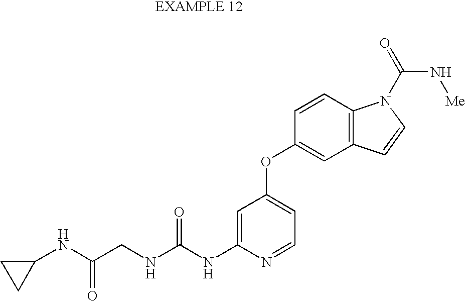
C1=C(NC(NCC(NC2CC2)=O)=O)N=CC=C1OC1=CC2=C(C=C1)N(C(N[Me])=O)C=C2
